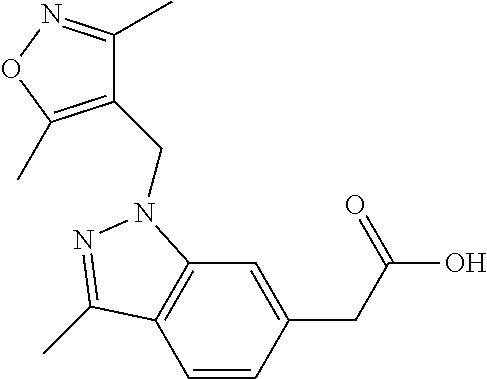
C1=CC(CC(=O)O)=CC2=C1C(C)=NN2CC1=C(C)ON=C1C
